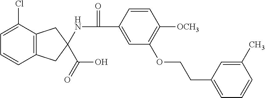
C1=C(Cl)C2=C(C=C1)CC(NC(=O)C1=CC(OCCC3=CC=CC(C)=C3)=C([OCH3])C=C1)(C(O)=O)C2
